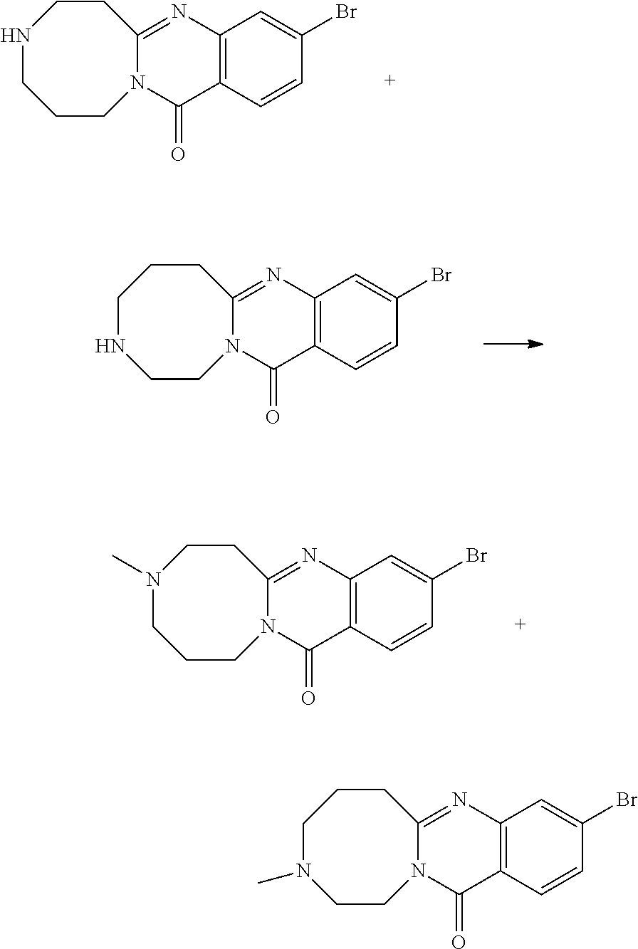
C12=C(C=CC(Br)=C1)C(=O)N1C(=N2)CCNCCC1.C12=C(C=CC(Br)=C1)C(=O)N1C(=N2)CCCNCC1.C12=C(C=CC(Br)=C1)C(=O)N1C(=N2)CCN(C)CCC1.C12=C(C=CC(Br)=C1)C(=O)N1C(=N2)CCCN(C)CC1
